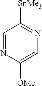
C1=NC([OMe])=CN=C1[SnMe3]
